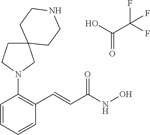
C1=CC=CC(C=CC(NO)=O)=C1N1CC2(CC1)CCNCC2.OC(C(F)(F)F)=O
